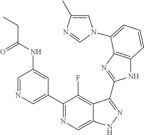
C1=NC=C(C2=NC=C3C(=C2F)C(C2=NC4=C(N2)C=CC=C4N2C=C(C)N=C2)=NN3)C=C1NC(CC)=O
